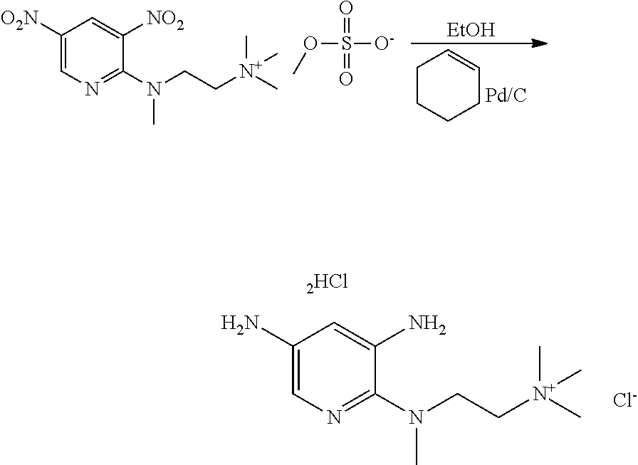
C1(N)=CN=C(N(CC[N+](C)(C)C)C)C(N)=C1.[Cl-].O(S([O-])(=O)=O)C.C1CCCC=C1.[EtOH].C1([O2N])=CN=C(N(CC[N+](C)(C)C)C)C([NO2])=C1
